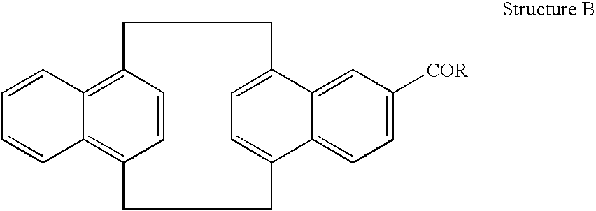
C12=C3C=CC(=C1C=CC=C2)CCC1=CC=C(C2=CC=C([COR])C=C21)CC3
